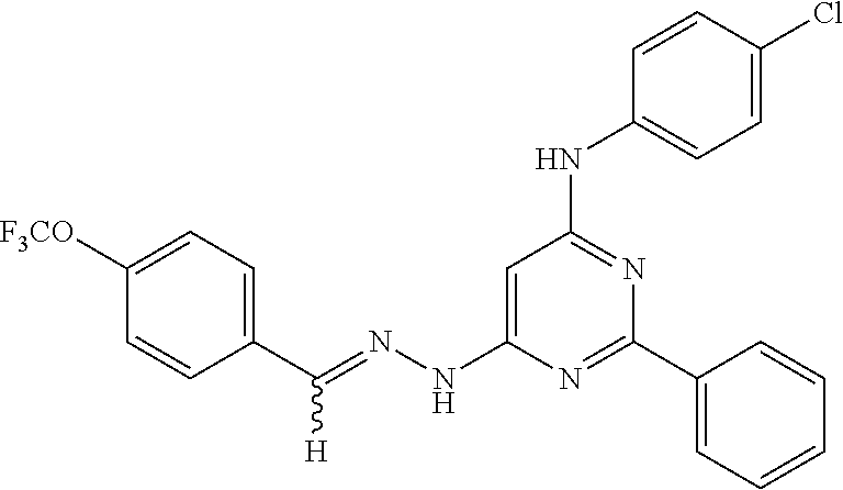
C1(C(=NNC2=CC(NC3=CC=C(Cl)C=C3)=NC(C3=CC=CC=C3)=N2)[H])=CC=C([F3CO])C=C1
